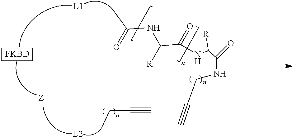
[L1].[L2].C(C)C#C.[FKBD].N(C(C(=O)NC(C(NCC#C)=O)[R])[R])C(=O)C
